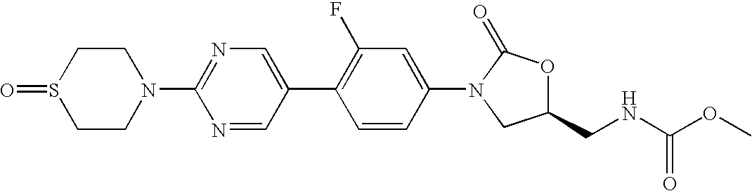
C1CN(C2=NC=C(C3=C(F)C=C(N4C(=O)OC(CNC(OC)=O)C4)C=C3)C=N2)CCS1=O
